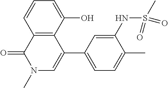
C12=C(C(C3=CC=C(C)C(NS(C)(=O)=O)=C3)=CN(C)C1=O)C(O)=CC=C2
